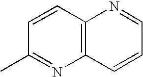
C12=C(C=CC(C)=N1)N=CC=C2
